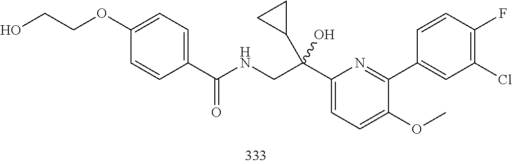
C1(C(CNC(C2=CC=C(OCCO)C=C2)=O)(C2CC2)O)=CC=C(OC)C(C2=CC(Cl)=C(F)C=C2)=N1
